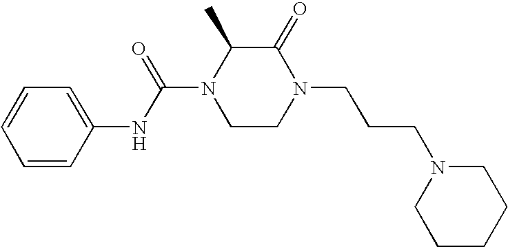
C1=CC(NC(N2CCN(CCCN3CCCCC3)C(=O)C2C)=O)=CC=C1
